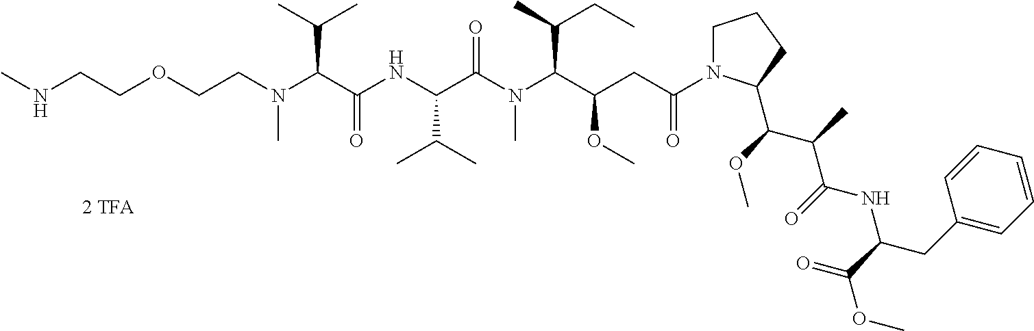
CNCCOCCN(C(C(NC(C(N(C(C(CC(=O)N1CCCC1C(C(C)C(=O)NC(C(=O)OC)CC1=CC=CC=C1)OC)OC)C(C)CC)C)=O)C(C)C)=O)C(C)C)C
